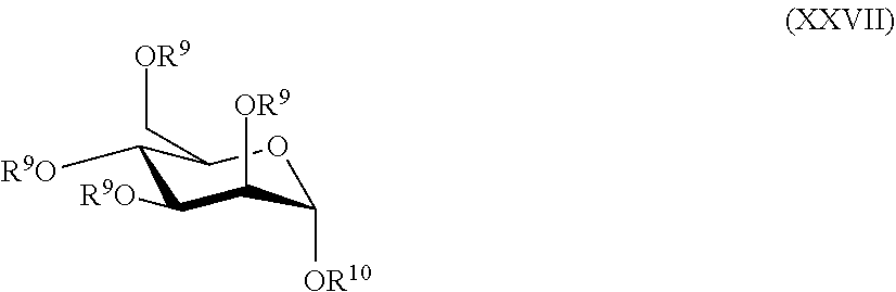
C1([R9O])C([R9O])C([OR9])C([OR10])OC1C[OR9]
